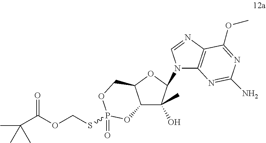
C12C(C)(O)C(N3C4=C(N=C3)C(OC)=NC(N)=N4)OC1COP(=O)(SCOC(C(C)(C)C)=O)O2
